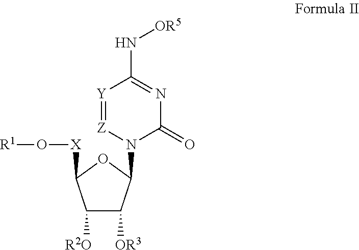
C1([R2O])C([OR3])C(N2C(=O)N=C(N[OR5])[Y]=[Z]2)OC1[X]O[R1]
